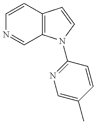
C1=CC2=C(C=N1)N(C1=NC=C(C)C=C1)C=C2
